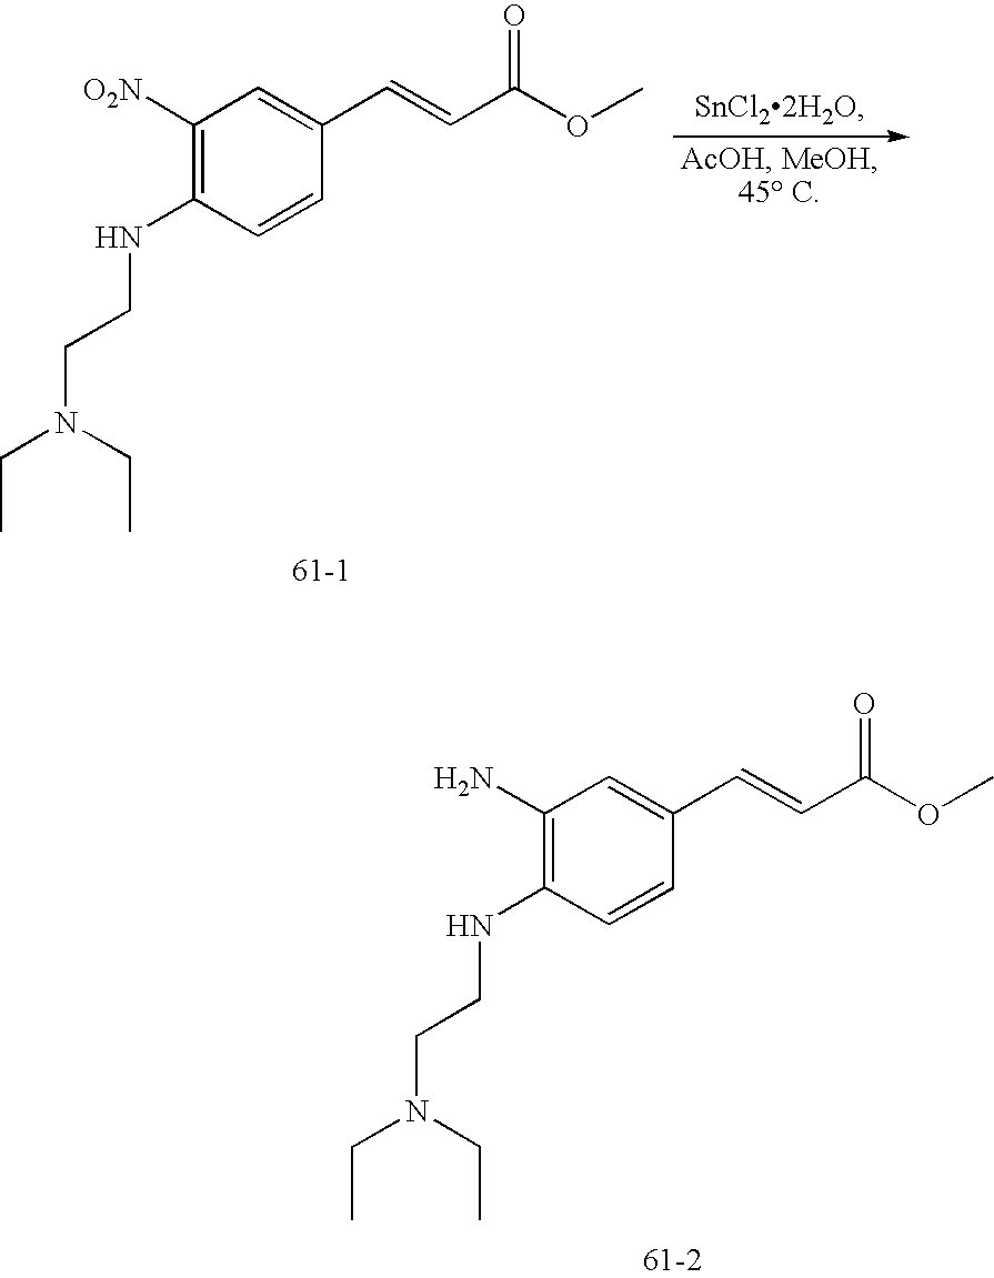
C1(N)=C(NCCN(CC)CC)C=CC(C=CC(OC)=O)=C1.C1([O2N])=C(NCCN(CC)CC)C=CC(C=CC(OC)=O)=C1
